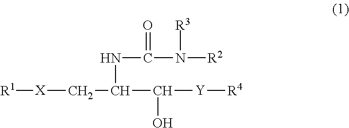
[R1][X]CC(C([Y][R4])O)NC(N([R2])[R3])=O
